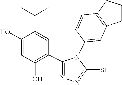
C1(O)=CC(O)=C(C2=NN=C(S)N2C2=CC3=C(C=C2)CCC3)C=C1C(C)C
